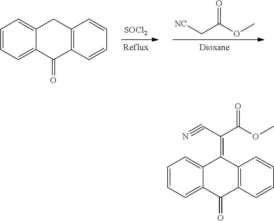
C1=CC=C2C(=C1)CC1=C(C2=O)C=CC=C1.[SOCl2].[NC]CC(OC)=O.C1=CC=C2C(=C1)C(=C(C(=O)OC)C#N)C1=C(C2=O)C=CC=C1
